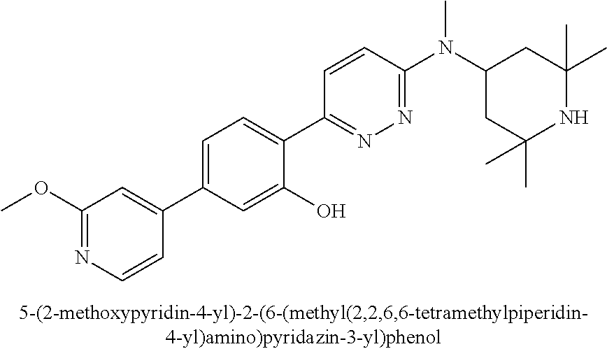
C1(OC)=NC=CC(C2=CC=C(C3=NN=C(N(C4CC(C)(C)NC(C)(C)C4)C)C=C3)C(O)=C2)=C1
